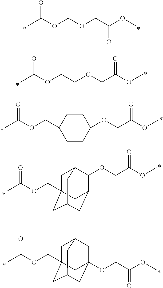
O=C(OCOCC(OC)=O)C.O=C(OCCOCC(OC)=O)C.O=C(OCC1CCC(OCC(OC)=O)CC1)C.O=C(OCC12CC3C(OCC(OC)=O)C(CC(C1)C3)C2)C.O=C(OCC12CC3CC(OCC(OC)=O)(CC(C1)C3)C2)C
